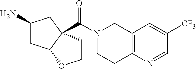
C12=C(N=CC([CF3])=C1)CCN(C(=O)C13C(CC(N)C1)OCC3)C2
